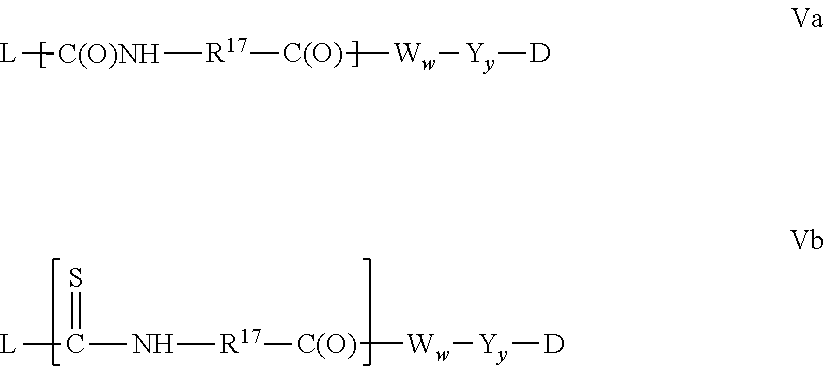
[C(O)]([Ww][Yy][D])[R17][C(O)NH][L].[C(O)]([Ww][Yy][D])[R17]NC(=S)[L]
